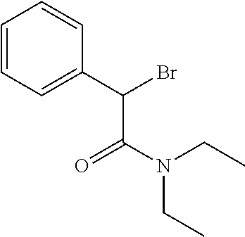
C1=CC=C(C(Br)C(=O)N(CC)CC)C=C1
